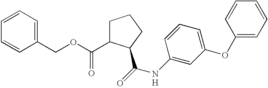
C1(COC(=O)C2CCCC2C(=O)NC2=CC(OC3=CC=CC=C3)=CC=C2)=CC=CC=C1.[H]
